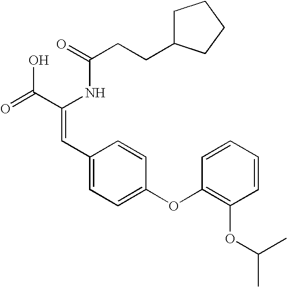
C(=O)(NC(C(=O)O)=CC1=CC=C(OC2=C(OC(C)C)C=CC=C2)C=C1)CCC1CCCC1
